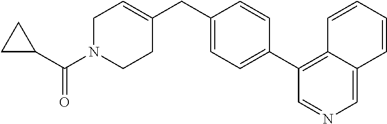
C1N(C(C2CC2)=O)CCC(CC2=CC=C(C3=C4C(=CN=C3)C=CC=C4)C=C2)=C1
